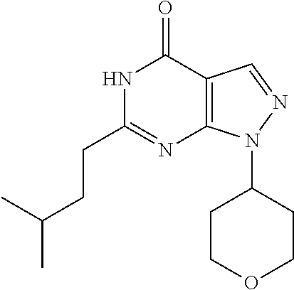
N1C(CCC(C)C)=NC2=C(C1=O)C=NN2C1CCOCC1
